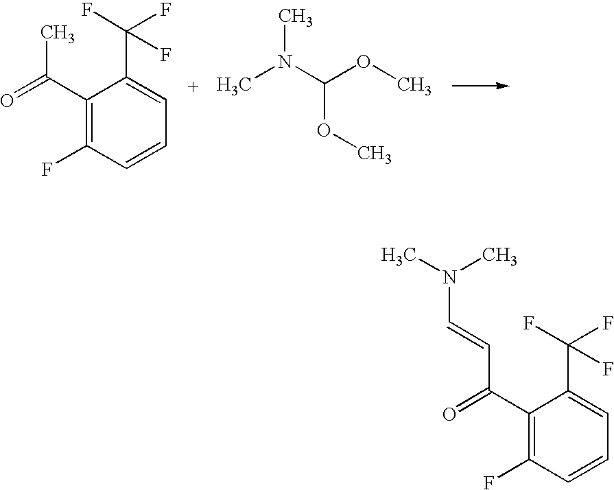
C1(C(=O)C)=C(F)C=CC=C1C(F)(F)F.CN(C(OC)OC)C.C1(C(=O)C=CN(C)C)=C(F)C=CC=C1C(F)(F)F
